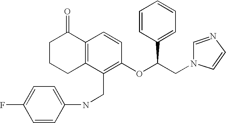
C1C2=C(C(=O)CC1)C=CC(OC(CN1C=CN=C1)C1=CC=CC=C1)=C2CNC1=CC=C(F)C=C1
